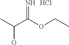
CC(C(OCC)=N)O.Cl
